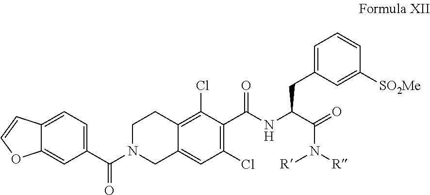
[R]N(C(C(NC(C1=C(Cl)C=C2CN(C(=O)C3=CC=C4C(=C3)OC=C4)CCC2=C1Cl)=O)CC1=CC=CC([SO2Me])=C1)=O)[R]
